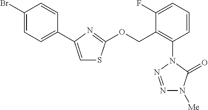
C1(F)=CC=CC(N2N=NN([Me])C2=O)=C1COC1=NC(C2=CC=C(Br)C=C2)=CS1
